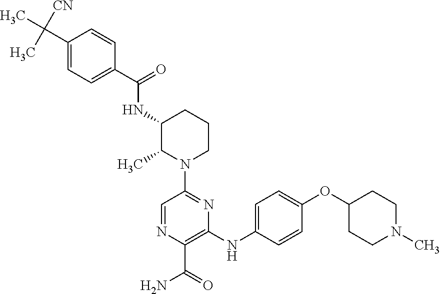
C1(C(C)([CN])C)=CC=C(C(=O)NC2C(C)N(C3=NC(NC4=CC=C(OC5CCN(C)CC5)C=C4)=C(C(N)=O)N=C3)CCC2)C=C1
